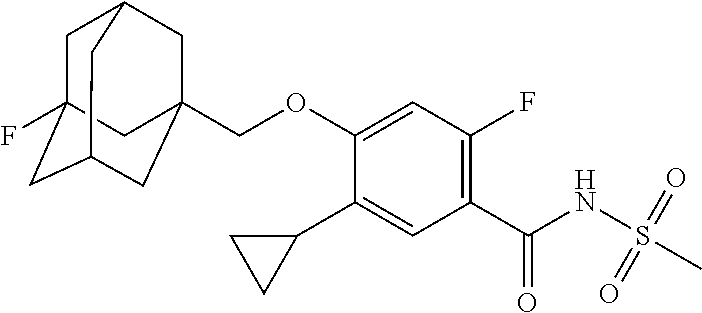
C1(C2CC2)=CC(C(NS(C)(=O)=O)=O)=C(F)C=C1OCC12CC3CC(F)(CC(C1)C3)C2
